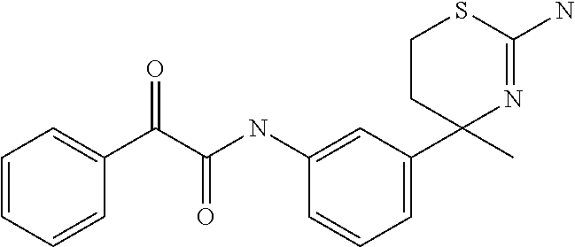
C1CC(C2=CC=CC(NC(=O)C(=O)C3=CC=CC=C3)=C2)(C)N=C(N)S1
